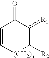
C1=C[(CH2)n]C([R2])c([R1])C1=O
